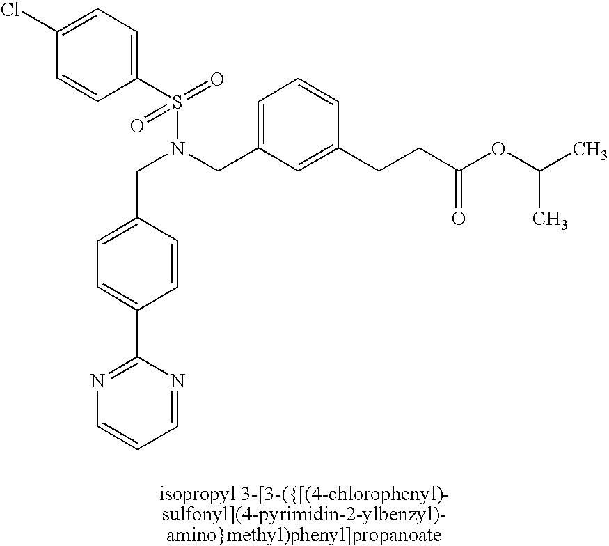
C1(Cl)=CC=C(S(=O)(=O)N(CC2=CC=CC(CCC(OC(C)C)=O)=C2)CC2=CC=C(C3=NC=CC=N3)C=C2)C=C1
